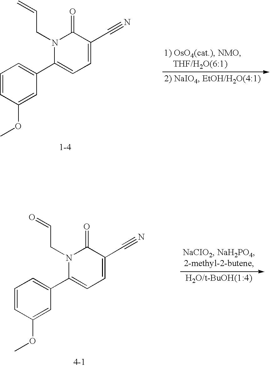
C1=CC(OC)=CC(C2=CC=C(C#N)C(=O)N2CC=C)=C1.C1=CC(OC)=CC(C2=CC=C(C#N)C(=O)N2CC=O)=C1
